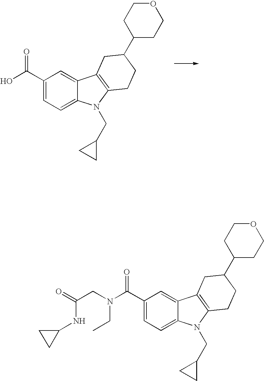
C1(C(N(CC(=O)NC2CC2)CC)=O)=CC=C2C(=C1)C1=C(N2CC2CC2)CCC(C2CCOCC2)C1.C1(C(=O)O)=CC=C2C(=C1)C1=C(N2CC2CC2)CCC(C2CCOCC2)C1
